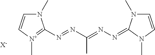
N1(C)C=C[N+](C)=C1N=NC(=NN=C1N(C)C=CN1C)C.[X-]
